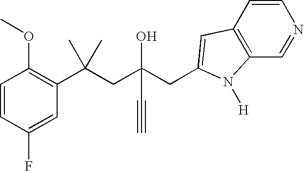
C1=CC(F)=CC(C(CC(CC2=CC3=C(C=NC=C3)N2[H])(O)C#C)(C)C)=C1OC
